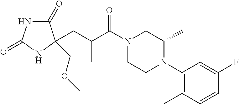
C1(=O)NC(=O)NC1(COC)CC(C)C(=O)N1CCN(C2=C(C)C=CC(F)=C2)C(C)C1
